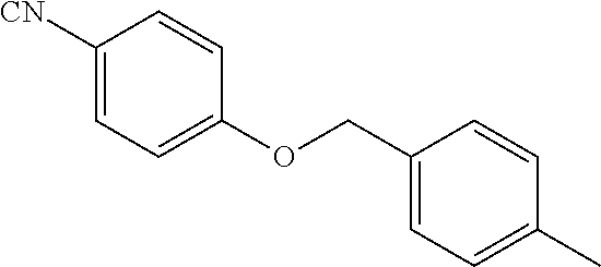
[CN]C1=CC=C(OCC2=CC=C(C)C=C2)C=C1
